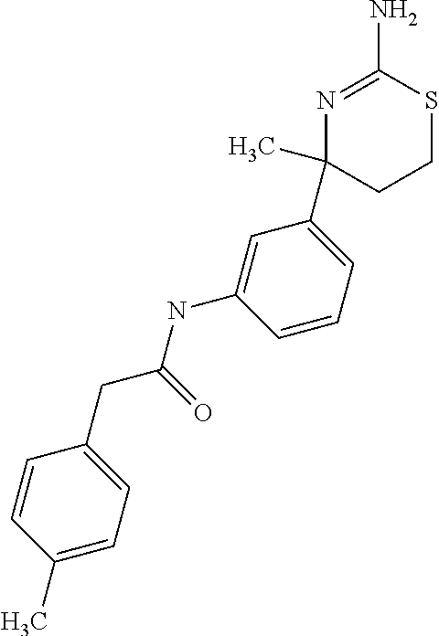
N1=C(N)SCCC1(C)C1=CC=CC(NC(=O)CC2=CC=C(C)C=C2)=C1
